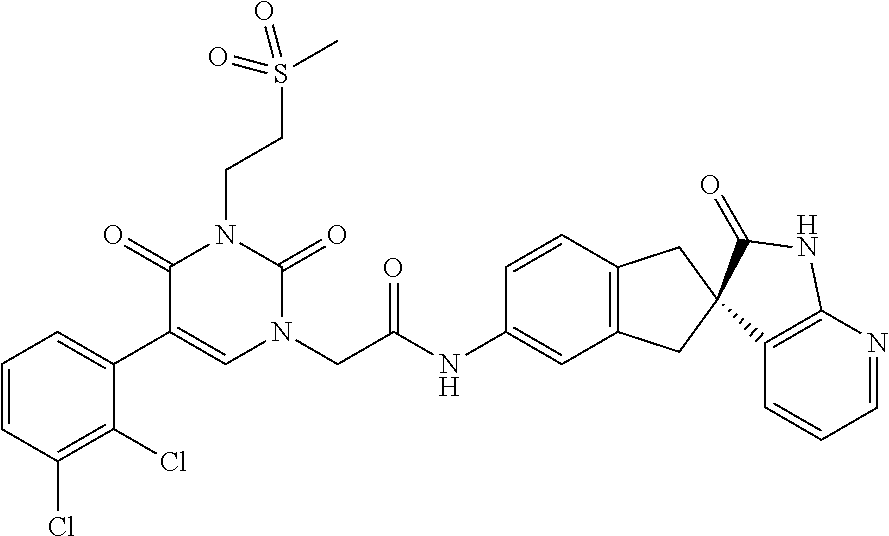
C1=CC(Cl)=C(Cl)C(C2=CN(CC(NC3=CC4=C(C=C3)CC3(C4)C4=C(N=CC=C4)NC3=O)=O)C(=O)N(CCS(C)(=O)=O)C2=O)=C1
